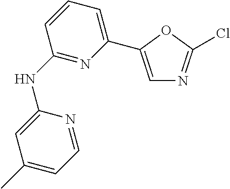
C1=C(C)C=C(NC2=NC(C3=CN=C(Cl)O3)=CC=C2)N=C1
